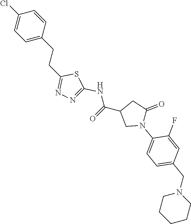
C1(Cl)=CC=C(CCC2=NN=C(NC(C3CN(C4=CC=C(CN5CCCCC5)C=C4F)C(=O)C3)=O)S2)C=C1
